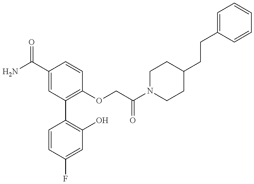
C1=CC(F)=CC(O)=C1C1=C(OCC(N2CCC(CCC3=CC=CC=C3)CC2)=O)C=CC(C(N)=O)=C1
